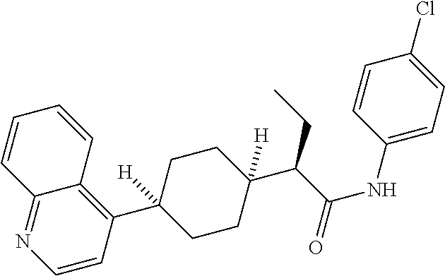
C12=NC=CC(C3([H])CCC(C(C(NC4=CC=C(Cl)C=C4)=O)CC)([H])CC3)=C1C=CC=C2
